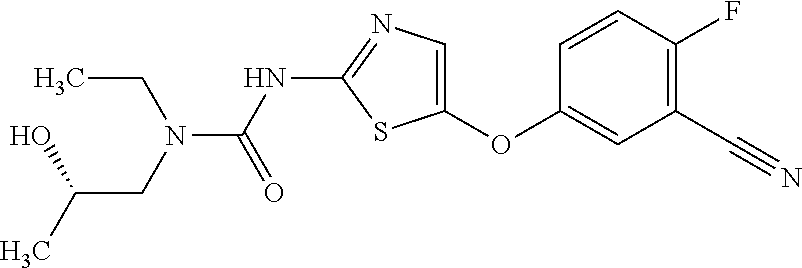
O(C1=CN=C(NC(=O)N(CC)CC(O)C)S1)C1=CC(C#N)=C(F)C=C1
